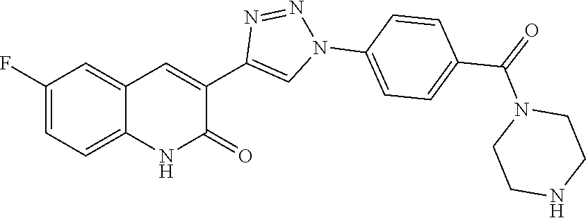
C1=C(F)C=C2C(=C1)NC(=O)C(C1=CN(C3=CC=C(C(N4CCNCC4)=O)C=C3)N=N1)=C2
